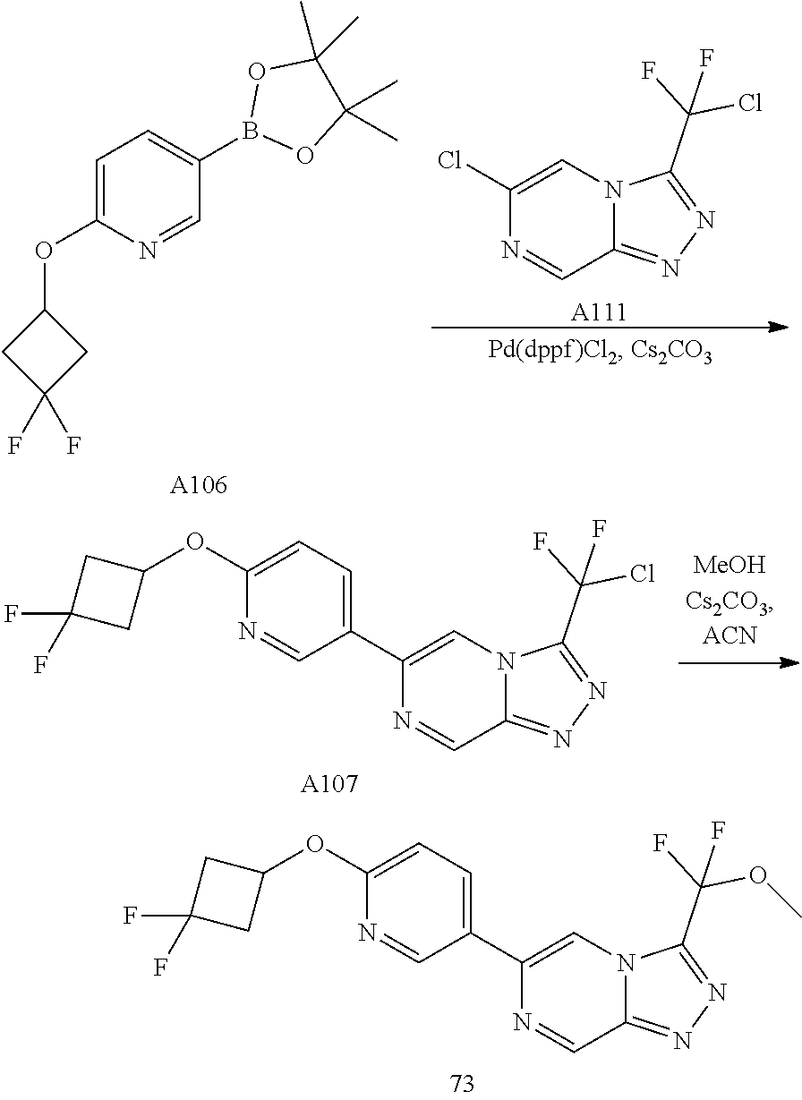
N12C(=NN=C1C(OC)(F)F)C=NC(C1=CC=C(OC3CC(F)(F)C3)N=C1)=C2.N1=C2N(C(C(F)(F)Cl)=N1)C=C(Cl)N=C2.[A111].O1B(C2=CC=C(OC3CC(F)(F)C3)N=C2)OC(C)(C)C1(C)C.[A106].N12C(=NN=C1C(F)(F)Cl)C=NC(C1=CC=C(OC3CC(F)(F)C3)N=C1)=C2.[A107]
